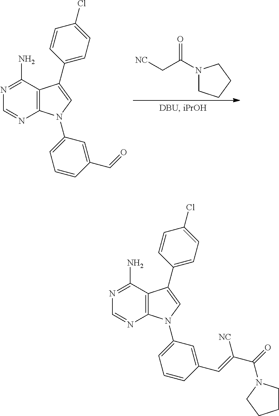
C12=C(N(C3=CC=CC(C=O)=C3)C=C1C1=CC=C(Cl)C=C1)N=CN=C2N.O=C(C[NC])N1CCCC1.C12=C(N(C3=CC=CC(C=C([NC])C(=O)N4CCCC4)=C3)C=C1C1=CC=C(Cl)C=C1)N=CN=C2N
